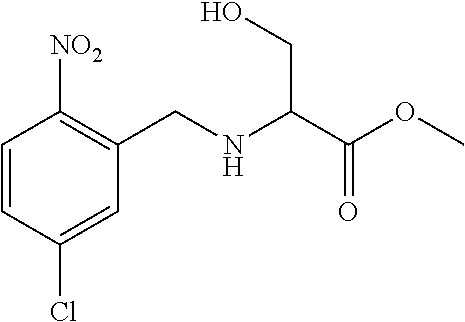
C1=CC(Cl)=CC(CNC(C(OC)=O)CO)=C1[NO2]
